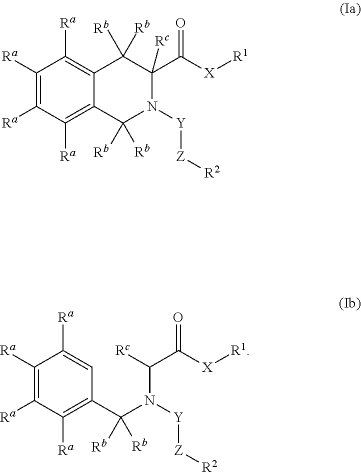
[Y](N1C(C(=O)[X][R1])([Rc])C([Rb])([Rb])C2=C([Ra])C([Ra])=C([Ra])C([Ra])=C2C1([Rb])[Rb])[Z][R2].[Y](N(C(C(=O)[X][R1])[Rc])C(C1=C([Ra])C([Ra])=C([Ra])C([Ra])=C1)([Rb])[Rb])[Z][R2]
